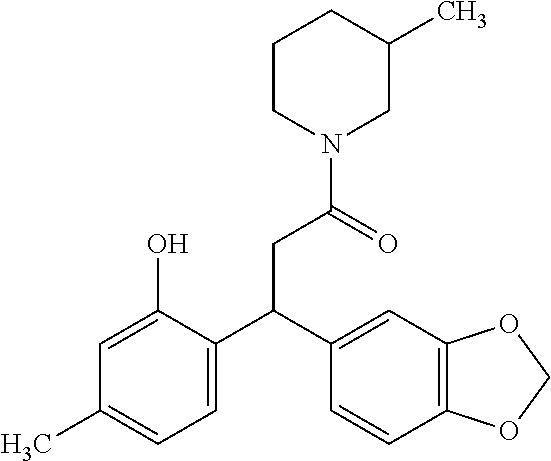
C1=C(O)C(C(C2=CC3=C(C=C2)OCO3)CC(=O)N2CC(C)CCC2)=CC=C1C
